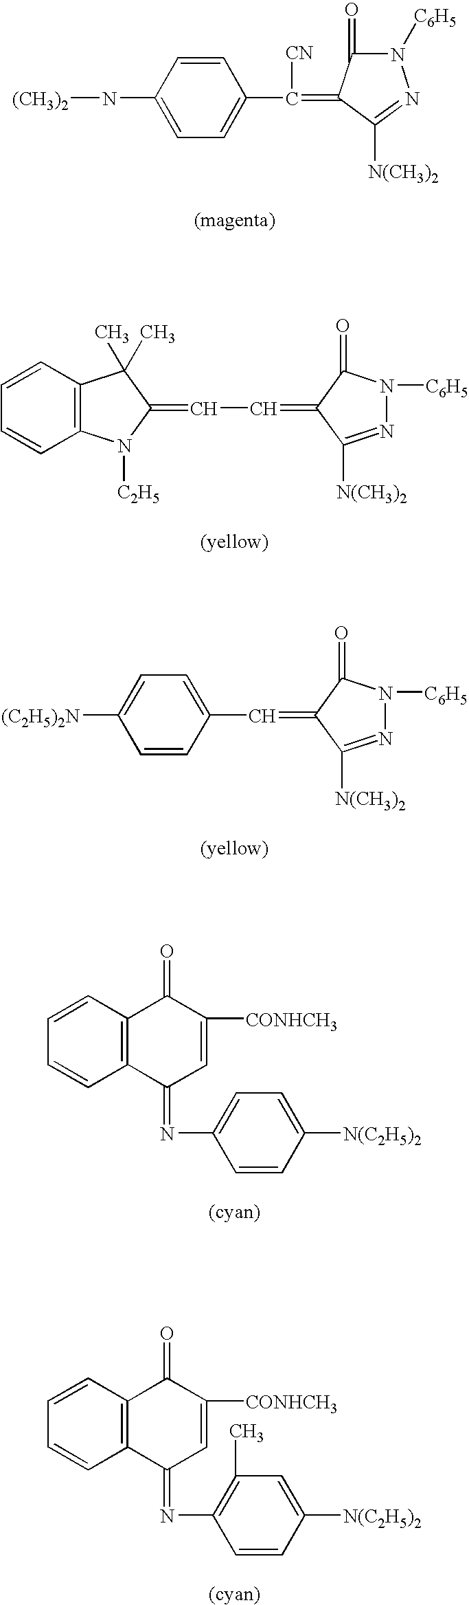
C1=CC(N[(CH3)2])=CC=C1C([CN])=C1C(=O)N([C6H5])N=C1[N(CH3)2].C12=C(C=CC=C1)C(C)(C)C(=CC=C1C([N(CH3)2])=NN([C6H5])C1=O)N2[C2H5].C1(C=C2C([N(CH3)2])=NN([C6H5])C2=O)=CC=C([(C2H5)2N])C=C1.C12=C(C=CC=C1)C(=O)C([CONHCH3])=CC2=NC1=CC=C([N(C2H5)2])C=C1.C12=C(C=CC=C1)C(=O)C([CONHCH3])=CC2=NC1=C(C)C=C([N(C2H5)2])C=C1
